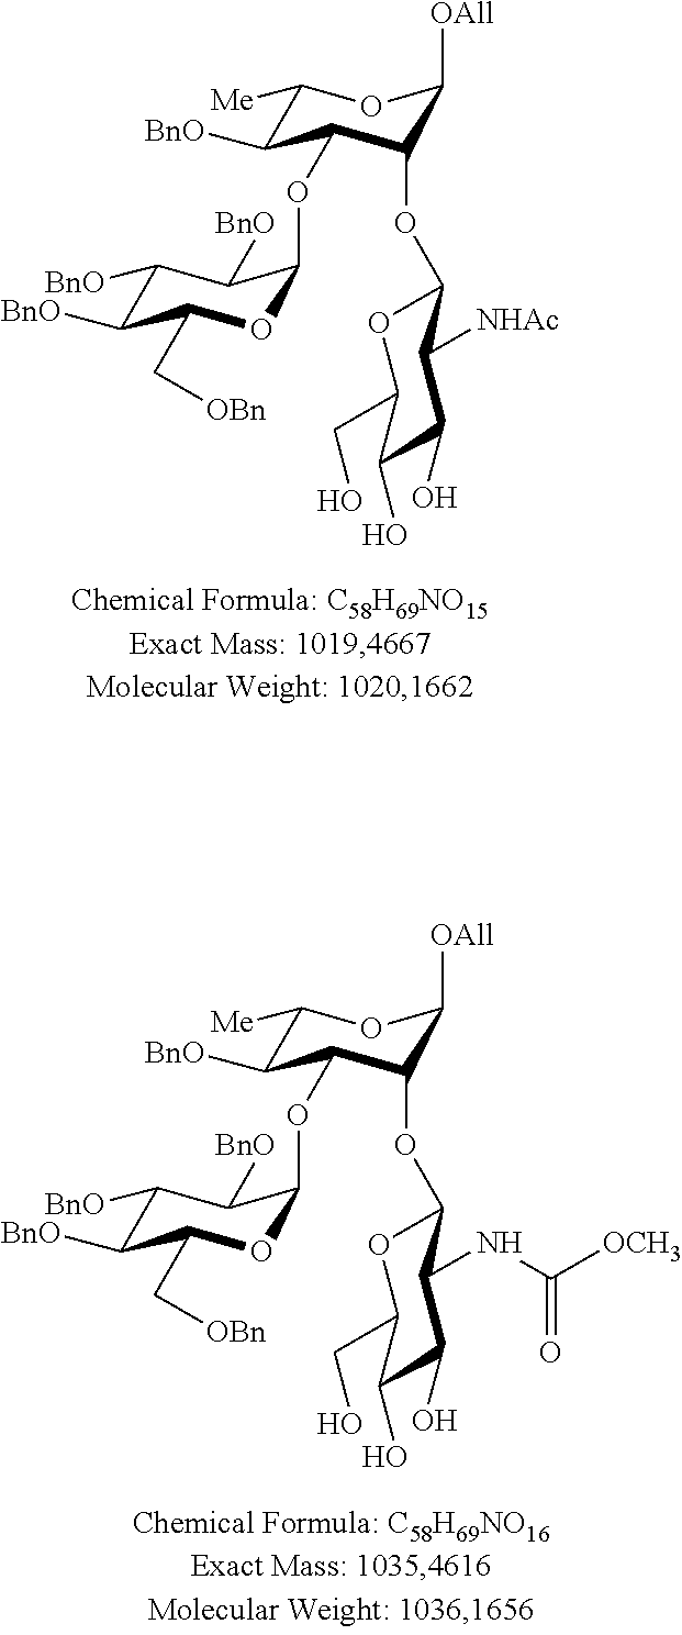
C1([BnO])C([BnO])C(C[OBn])OC(OC2C([BnO])C([Me])OC([OAll])C2OC2OC(CO)C(O)C(O)C2[NHAc])C1[BnO].C1([BnO])C([BnO])C(C[OBn])OC(OC2C([BnO])C([Me])OC([OAll])C2OC2OC(CO)C(O)C(O)C2NC([OCH3])=O)C1[BnO]
